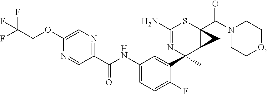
O(C1=CN=C(C(NC2=CC=C(F)C(C3(C)N=C(N)SC4(C(N5CCOCC5)=O)C3C4)=C2)=O)C=N1)CC(F)(F)F
